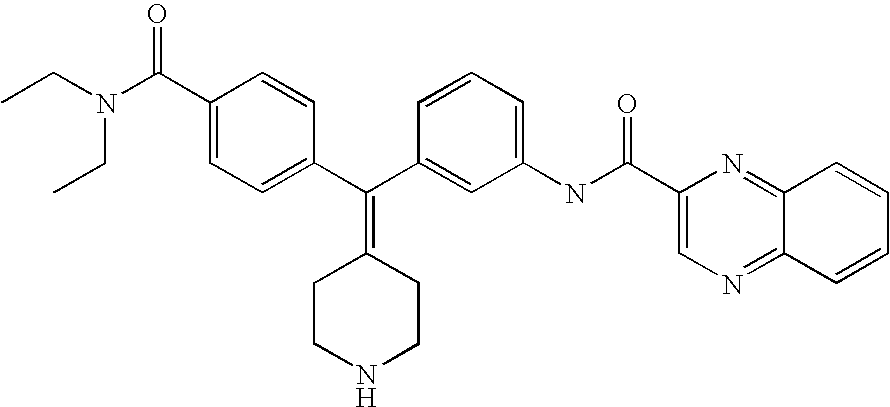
CCN(CC)C(C1=CC=C(C(C2=CC(NC(C3=CN=C4C(=N3)C=CC=C4)=O)=CC=C2)=C2CCNCC2)C=C1)=O
